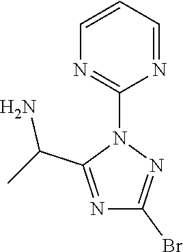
C1(Br)=NN(C2=NC=CC=N2)C(C(C)N)=N1
